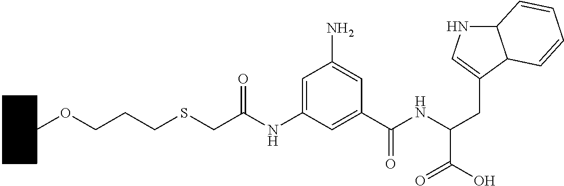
C1CCCC(OCCCSCC(NC2=CC(N)=CC(C(NC(CC3=CNC4C3C=CC=C4)C(O)=O)=O)=C2)=O)C1
